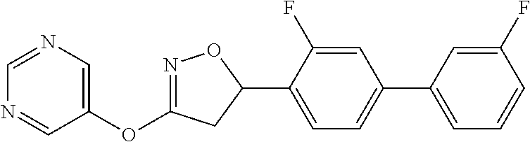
N1=C(OC2=CN=CN=C2)CC(C2=CC=C(C3=CC=CC(F)=C3)C=C2F)O1
